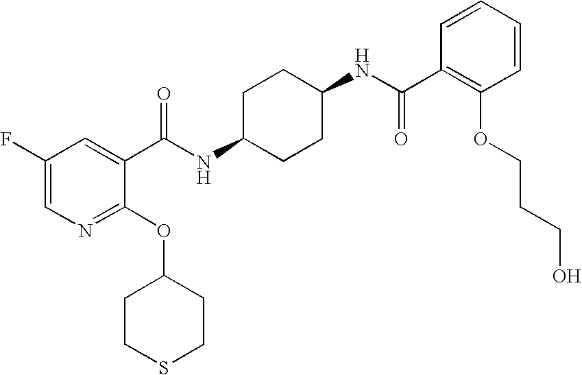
C1(F)=CN=C(OC2CCSCC2)C(C(NC2CCC(NC(C3=C(OCCCO)C=CC=C3)=O)CC2)=O)=C1
